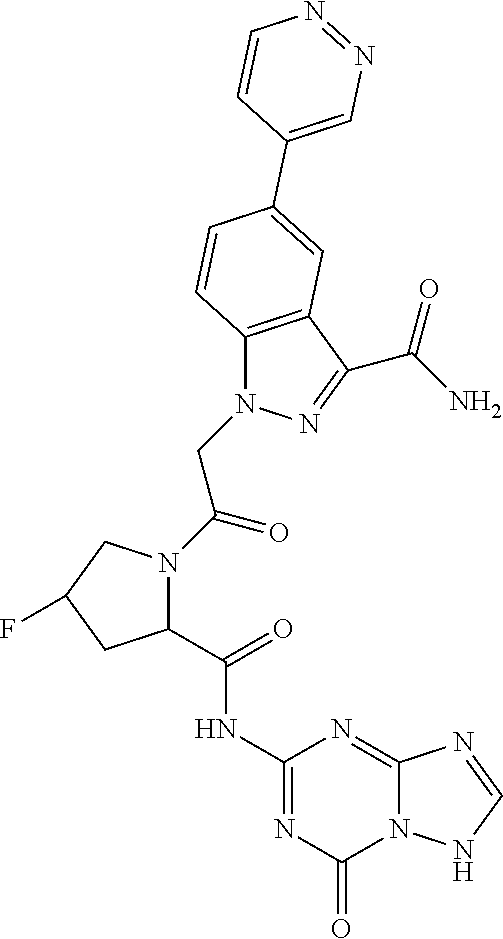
C12=C(C(C(=O)N)=NN1CC(=O)N1C(C(NC3=NC(=O)N4C(=N3)N=CN4)=O)CC(F)C1)C=C(C1=CN=NC=C1)C=C2
